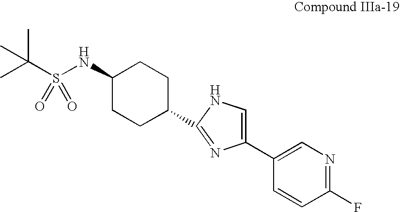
C1(NS(C(C)(C)C)(=O)=O)CCC(C2=NC(C3=CN=C(F)C=C3)=CN2)CC1
